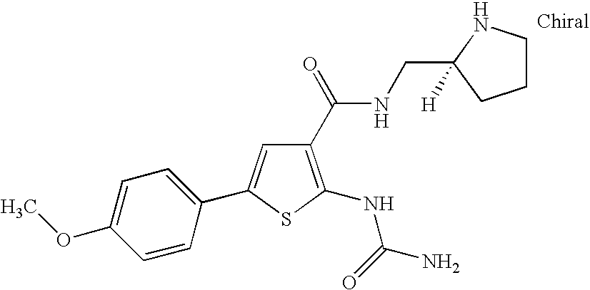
C1(C(=O)NCC2([H])CCCN2)=C(NC(N)=O)SC(C2=CC=C(OC)C=C2)=C1
